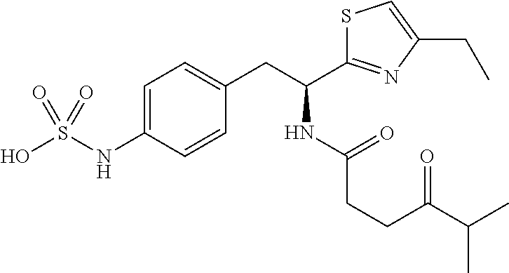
C1=C(NS(O)(=O)=O)C=CC(CC(NC(CCC(C(C)C)=O)=O)C2=NC(CC)=CS2)=C1
